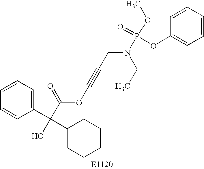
C1=CC=C(C(C2CCCCC2)(O)C(=O)OC#CCN(P(OC)(=O)OC2=CC=CC=C2)CC)C=C1
